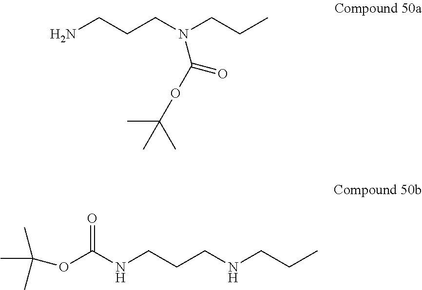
NCCCN(CCC)C(OC(C)(C)C)=O.O(C(NCCCNCCC)=O)C(C)(C)C
